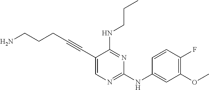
NCCCC#CC1=CN=C(NC2=CC(OC)=C(F)C=C2)N=C1NCCC
